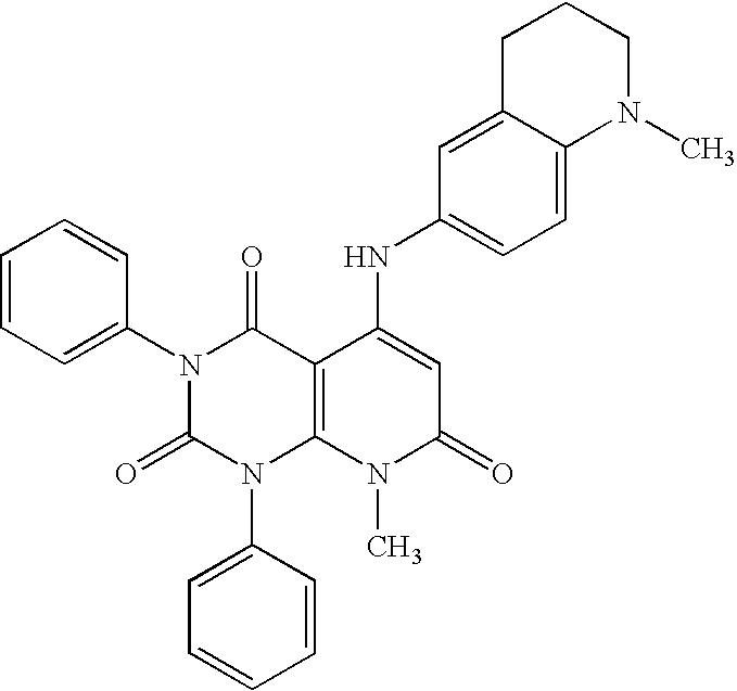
N1(C2=CC=CC=C2)C(=O)N(C2=CC=CC=C2)C2=C(C1=O)C(NC1=CC=C3C(=C1)CCCN3C)=CC(=O)N2C
